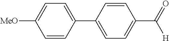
C1=C([MeO])C=CC(C2=CC=C(C([H])=O)C=C2)=C1
